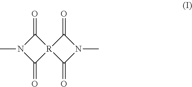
C1(=O)N(C)C(=O)[R]12C(=O)N(C)C2=O
